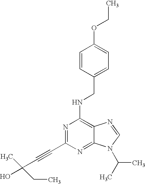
N1=C(C#CC(C)(O)CC)N=C2C(=C1NCC1=CC=C(OCC)C=C1)N=CN2C(C)C
